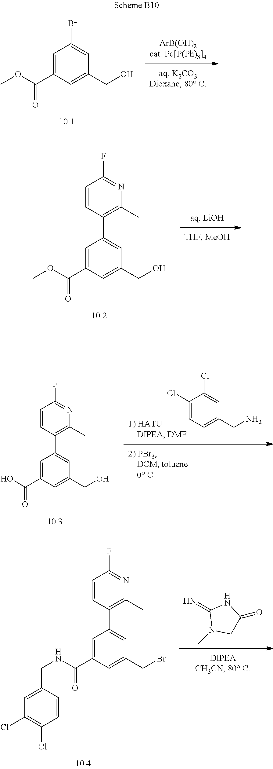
C1=C(C(OC)=O)C=C(CO)C=C1Br.C1=C(C(OC)=O)C=C(CO)C=C1C1=C(C)N=C(F)C=C1.C1(Cl)=CC=C(CN)C=C1Cl.C1=C(C(O)=O)C=C(CO)C=C1C1=C(C)N=C(F)C=C1.N=C1N(C)CC(=O)N1.C1=C(C(NCC2=CC(Cl)=C(Cl)C=C2)=O)C=C(CBr)C=C1C1=C(C)N=C(F)C=C1
